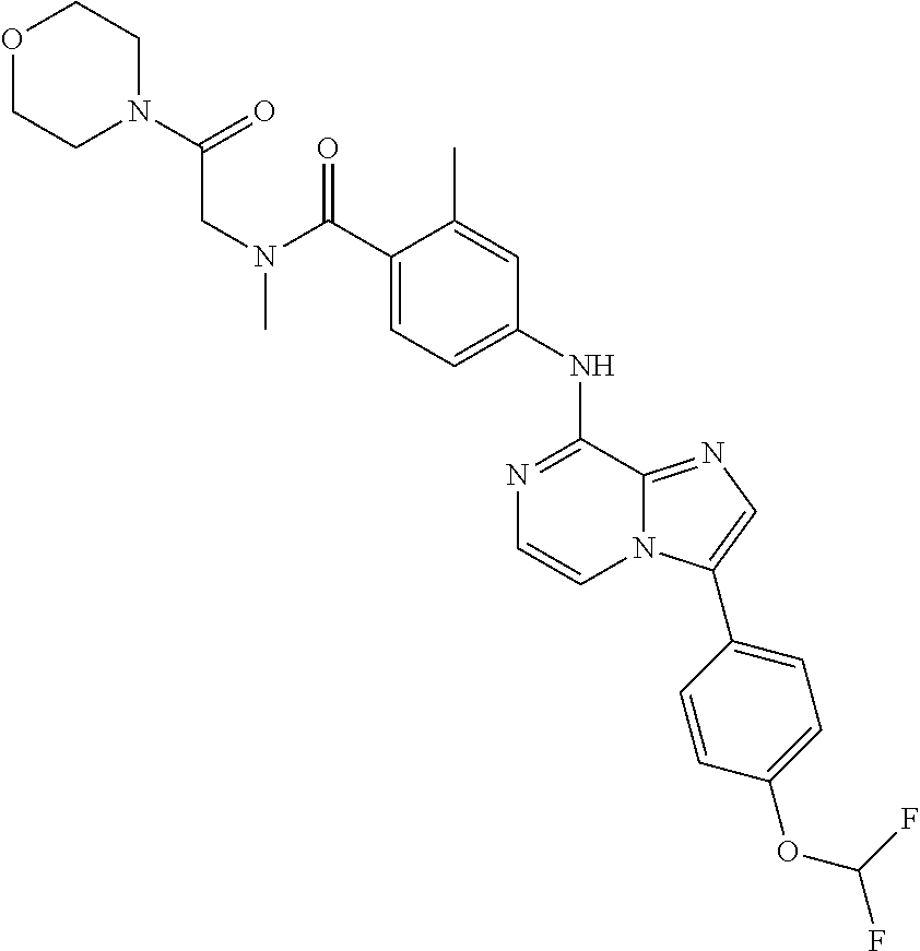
C1(C(N(CC(=O)N2CCOCC2)C)=O)=CC=C(NC2=NC=CN3C2=NC=C3C2=CC=C(OC(F)F)C=C2)C=C1C
